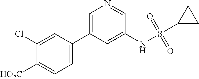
C1=C(C2=CN=CC(NS(C3CC3)(=O)=O)=C2)C=C(Cl)C([HO2C])=C1
